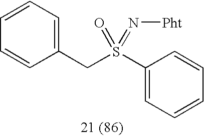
C1=CC=C(CS(C2=CC=CC=C2)(=O)=N[Pht])C=C1
